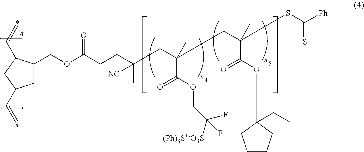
C1C(COC(CCC(C)([NC])CC(CC(SC([Ph])=S)(C)C(OC2(CC)CCCC2)=O)(C(OCC([(Ph)3S+-O3S])(F)F)=O)C)=O)C(C=C)CC1C=C
